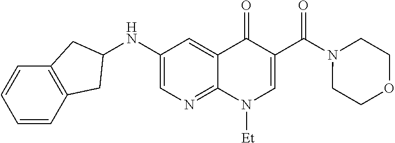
C1(NC2CC3=C(C=CC=C3)C2)=CN=C2C(=C1)C(=O)C(C(=O)N1CCOCC1)=CN2[Et]
